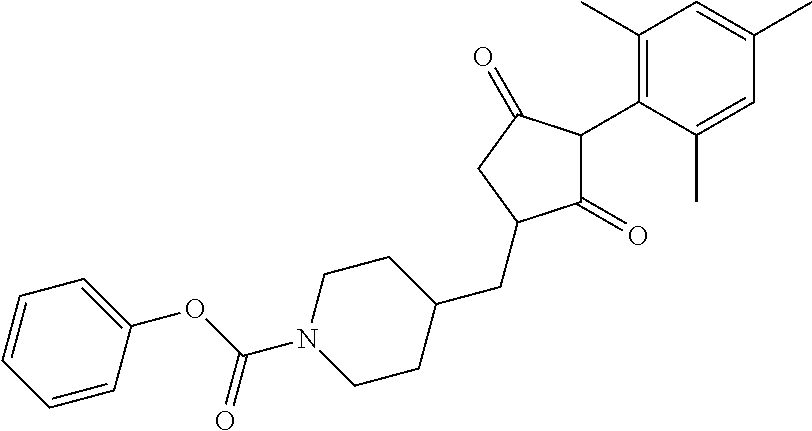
C1(=O)C(C2=C(C)C=C(C)C=C2C)C(=O)CC1CC1CCN(C(OC2=CC=CC=C2)=O)CC1
